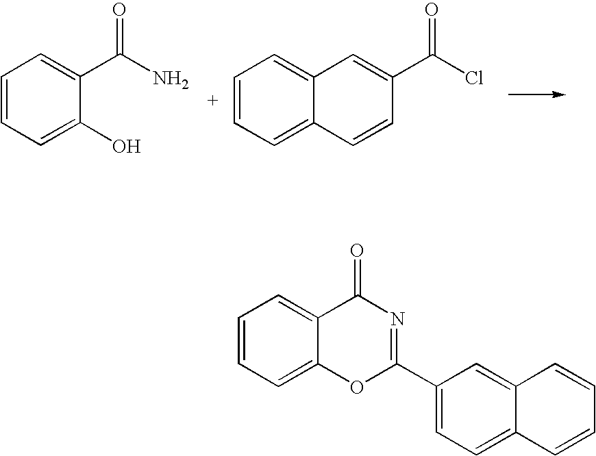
C1=CC=C(O)C(C(N)=O)=C1.C1=CC=C2C(=C1)C=C(C(Cl)=O)C=C2.C1=CC=C2C(=C1)C(=O)N=C(C1=CC=C3C(=C1)C=CC=C3)O2
